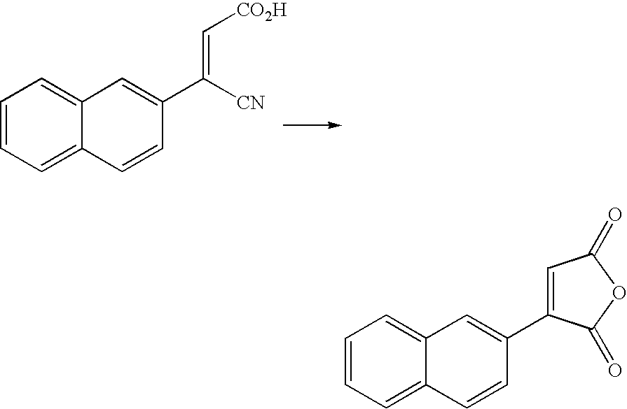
C1=CC=C2C(=C1)C=C(C([CN])=C[CO2H])C=C2.C1=CC=C2C(=C1)C=C(C1=CC(=O)OC1=O)C=C2
